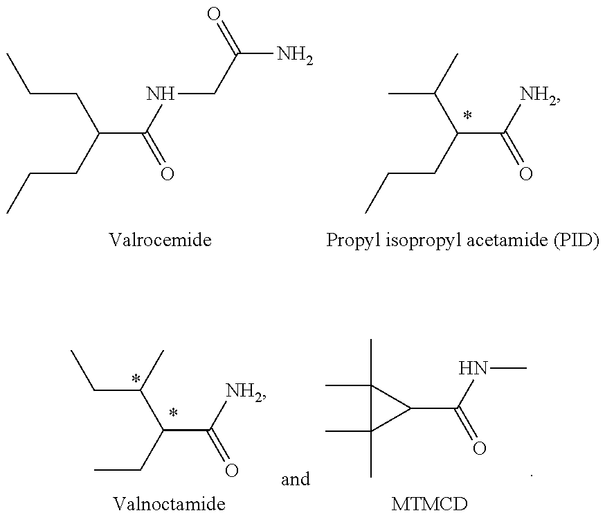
C(C([NH2])=O)(CCC)C(C)C.C(C(NCC(N)=O)=O)(CCC)CCC.C(C([NH2])=O)(CC)C(C)CC.C1(C)(C)C(C)(C)C1C(NC)=O
